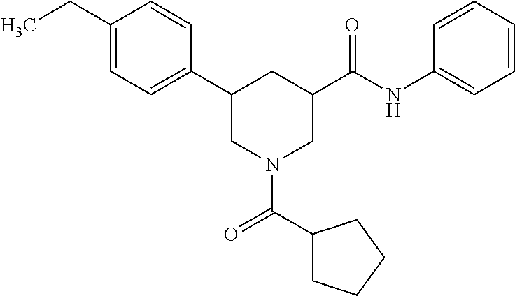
C1(CC)=CC=C(C2CN(C(C3CCCC3)=O)CC(C(NC3=CC=CC=C3)=O)C2)C=C1
